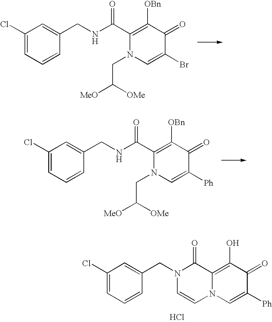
C1(Cl)=CC=CC(CNC(C2=C([OBn])C(=O)C(Br)=CN2CC([MeO])[OMe])=O)=C1.C1(Cl)=CC=CC(CNC(C2=C([OBn])C(=O)C([Ph])=CN2CC([MeO])[OMe])=O)=C1.C1(Cl)=CC=CC(CN2C(=O)C3=C(O)C(=O)C([Ph])=CN3C=C2)=C1.Cl
